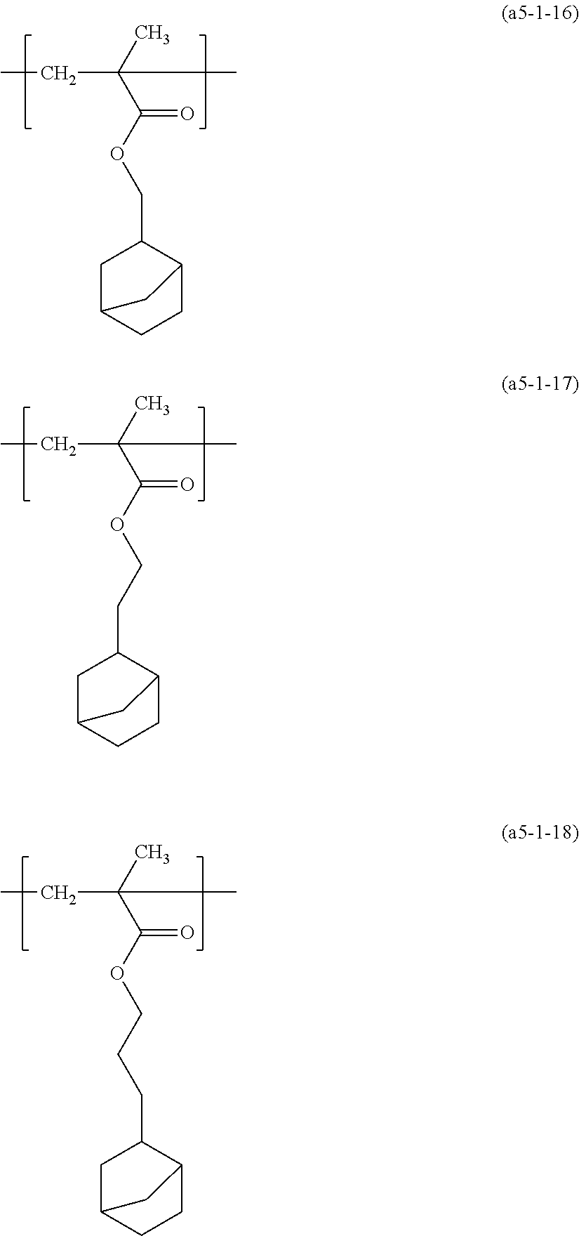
CC(C(OCC1CC2CCC1C2)=O)(C)CC.CC(C(OCCC1CC2CCC1C2)=O)(C)CC.CC(C(OCCCC1CC2CCC1C2)=O)(C)CC
